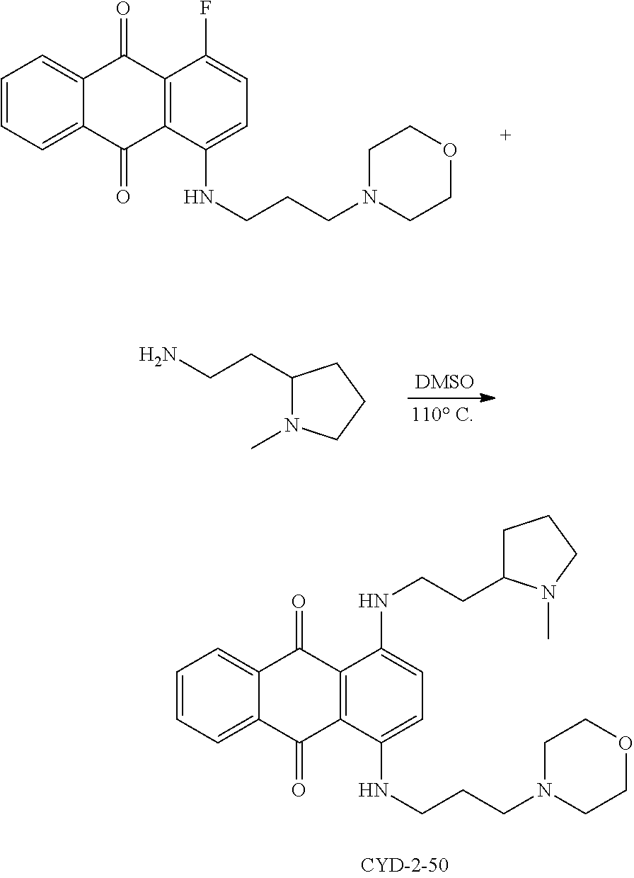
C12=CC=CC=C1C(=O)C1=C(C2=O)C(NCCCN2CCOCC2)=CC=C1F.C12=CC=CC=C1C(=O)C1=C(C2=O)C(NCCCN2CCOCC2)=CC=C1NCCC1CCCN1C.NCCC1N(C)CCC1
